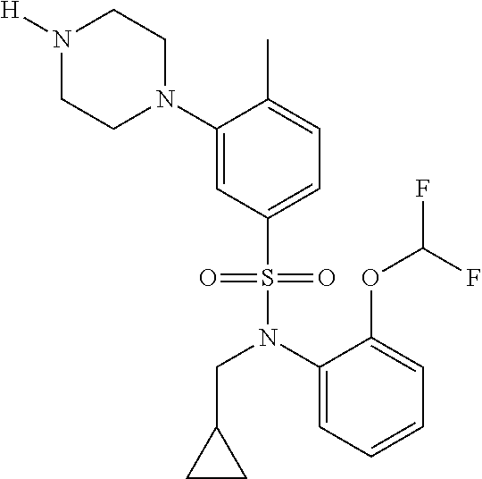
N1([H])CCN(C2=CC(S(N(C3=CC=CC=C3OC(F)F)CC3CC3)(=O)=O)=CC=C2C)CC1
